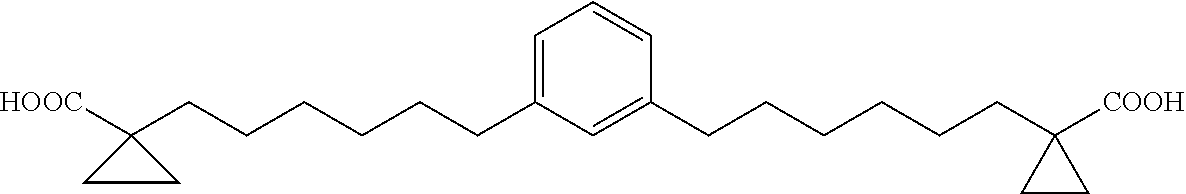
C1=C(CCCCCCC2([HOOC])CC2)C=C(CCCCCCC2([COOH])CC2)C=C1
